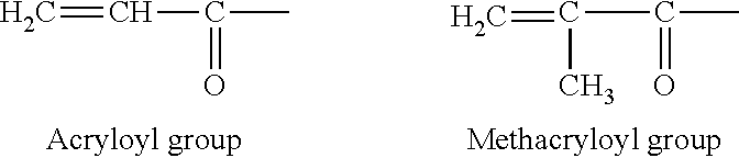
C=CC(C)=O.C=C(C(C)=O)C
